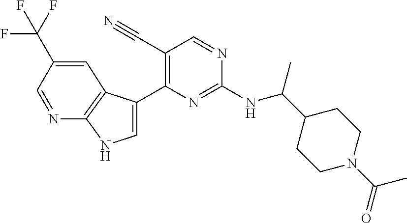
C1=C(C(F)(F)F)C=NC2=C1C(C1=C(C#N)C=NC(NC(C3CCN(C(=O)C)CC3)C)=N1)=CN2
